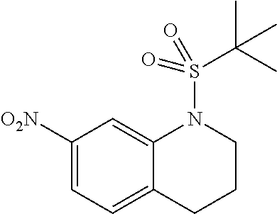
C1([O2N])=CC=C2C(=C1)N(S(=O)(C(C)(C)C)=O)CCC2
